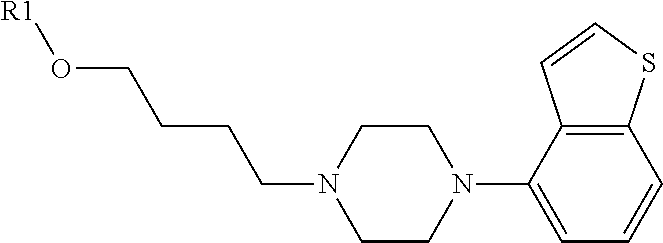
O(CCCCN1CCN(C2=CC=CC3=C2C=CS3)CC1)[R1]
